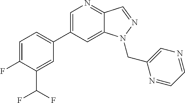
C1(C2=CC=C(F)C(C(F)F)=C2)=CN=C2C(=C1)N(CC1=CN=CC=N1)N=C2
